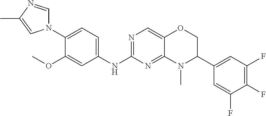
N1(C2=CC=C(NC3=NC=C4C(=N3)N(C)C(C3=CC(F)=C(F)C(F)=C3)CO4)C=C2OC)C=NC(C)=C1
